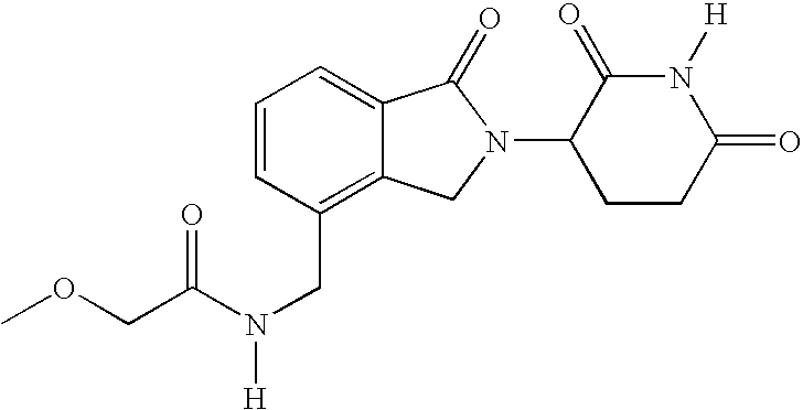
C1=CC(CN(C(=O)COC)[H])=C2C(=C1)C(=O)N(C1CCC(=O)N([H])C1=O)C2
